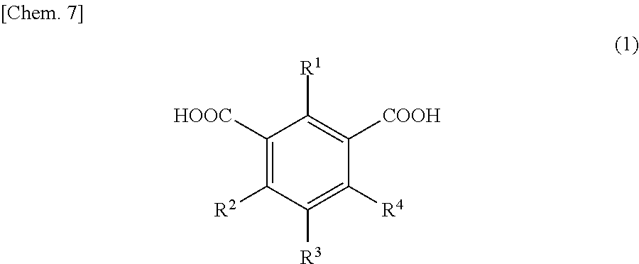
C1([HOOC])=C([R2])C([R3])=C([R4])C([COOH])=C1[R1]
